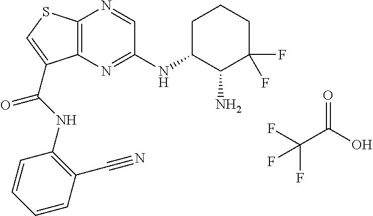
C12=C(N=C(NC3C(N)C(F)(F)CCC3)C=N1)C(C(NC1=C(C#N)C=CC=C1)=O)=CS2.O=C(O)C(F)(F)F
